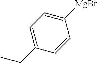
C1=C(CC)C=CC([MgBr])=C1
